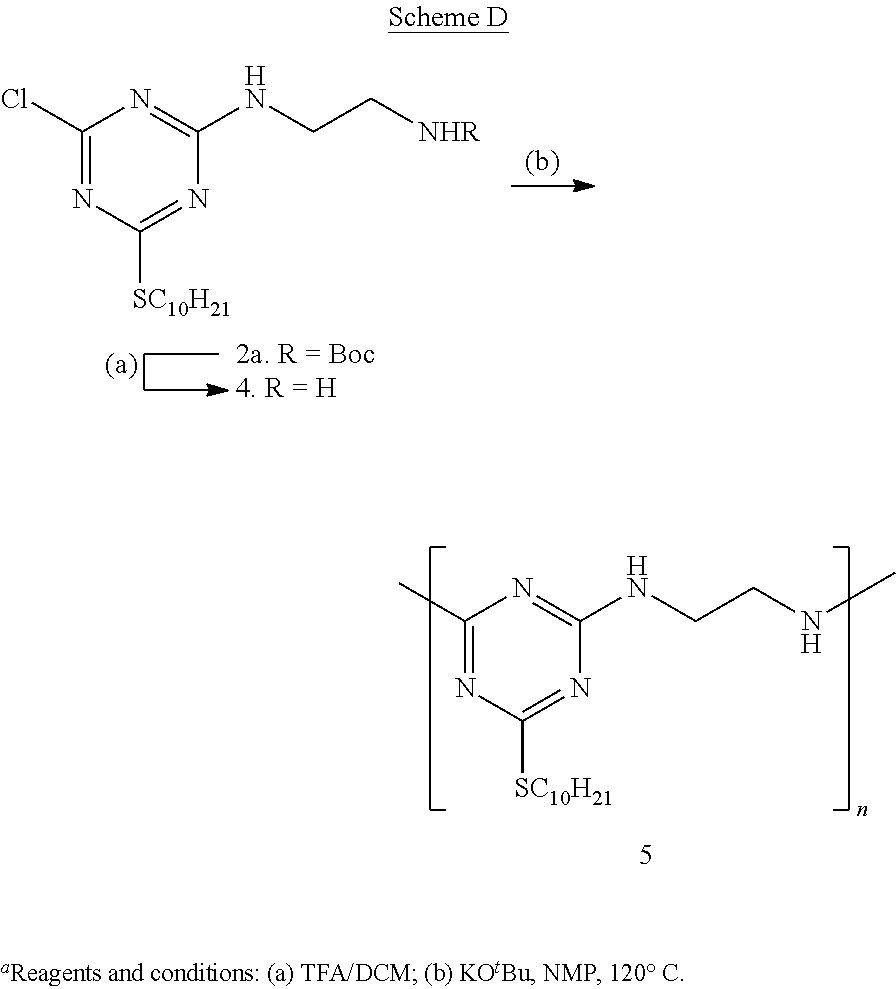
C1(C)=NC([SC10H21])=NC(NCCNC)=N1.C1(Cl)=NC([SC10H21])=NC(NCC[NHR])=N1
